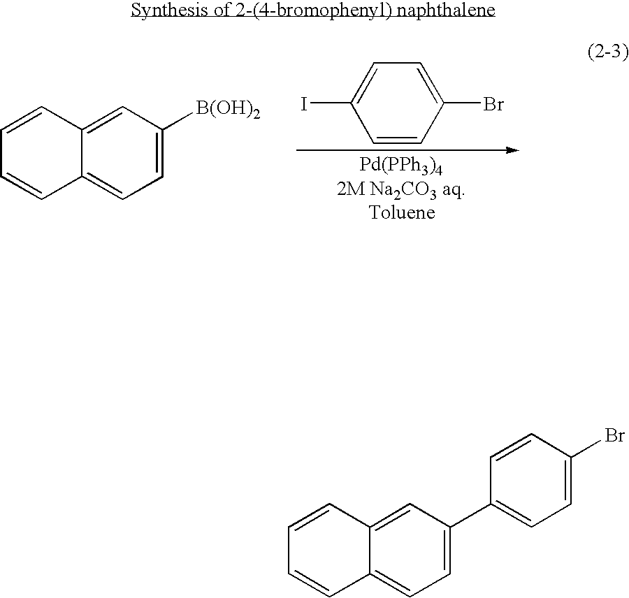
C1=CC(Br)=CC=C1I.C1=C([B(OH)2])C=C2C(=C1)C=CC=C2.C1=C(C2=CC=C(Br)C=C2)C=C2C(=C1)C=CC=C2
